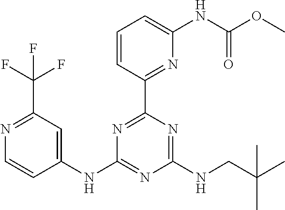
N1=C(C(F)(F)F)C=C(NC2=NC(NCC(C)(C)C)=NC(C3=NC(NC(OC)=O)=CC=C3)=N2)C=C1
